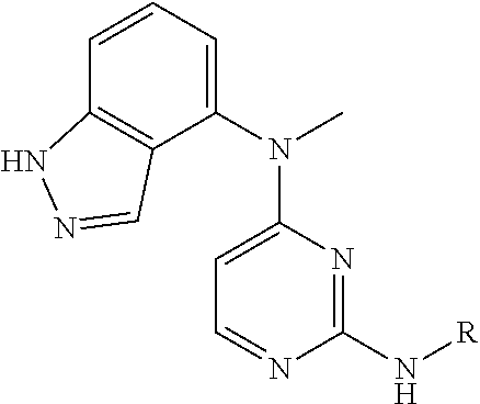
C1=C(N(C2=CC=CC3=C2C=NN3)C)N=C(N[R])N=C1
